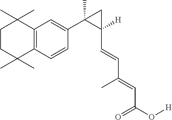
C12=C(C=CC(C3(C)C(C=CC(C)=CC(=O)O[H])([H])C3)=C1)C(C)(C)CCC2(C)C
